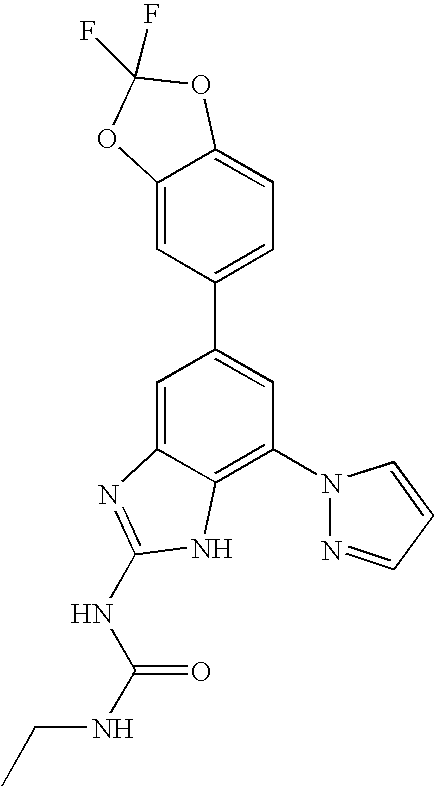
C1=C2C(=C(N3N=CC=C3)C=C1C1=CC=C3C(=C1)OC(F)(F)O3)NC(NC(=O)NCC)=N2
